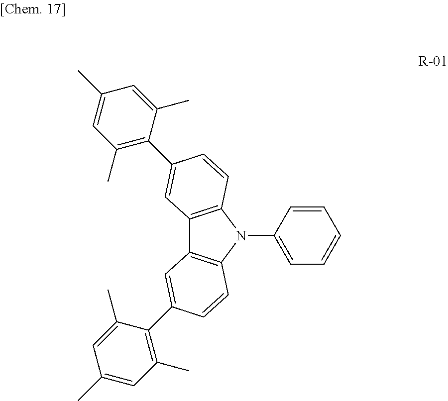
C1=CC(N2C3=C(C4=C2C=CC(C2=C(C)C=C(C)C=C2C)=C4)C=C(C2=C(C)C=C(C)C=C2C)C=C3)=CC=C1
